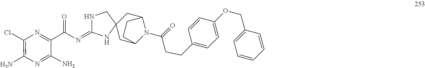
N1=C(N)C(C(N=C2NCC3(N2)CC2N(C(=O)CCC4=CC=C(OCC5=CC=CC=C5)C=C4)C(C3)CC2)=O)=NC(Cl)=C1N
